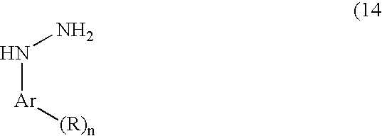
[Ar](NN)[(R)n]
